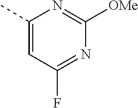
C1(C)=CC(F)=NC([OMe])=N1
